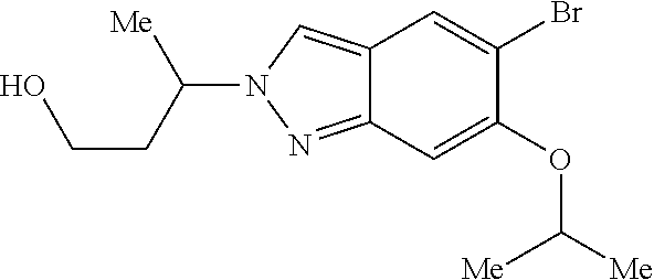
C12=CN(C([Me])CCO)N=C1C=C(OC([Me])[Me])C(Br)=C2
